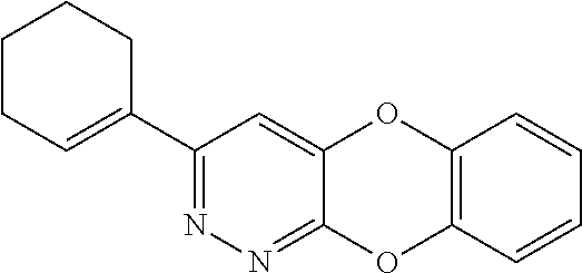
C1(C2=CCCCC2)=NN=C2C(=C1)OC1=C(O2)C=CC=C1
